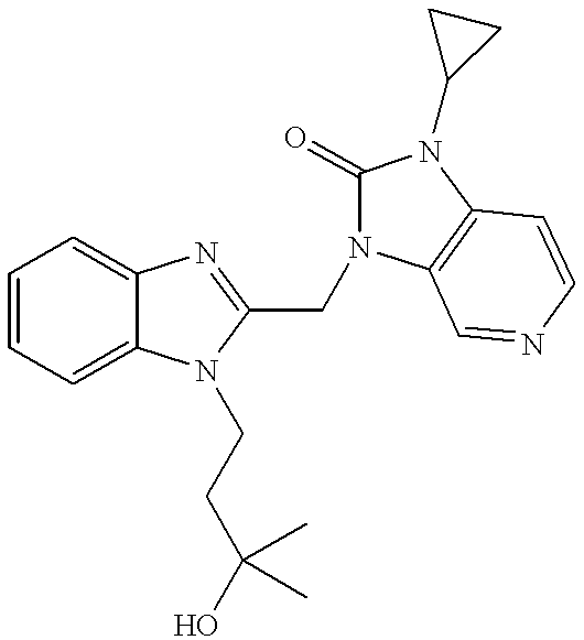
C1=CC=C2C(=C1)N=C(CN1C(=O)N(C3CC3)C3=C1C=NC=C3)N2CCC(O)(C)C
